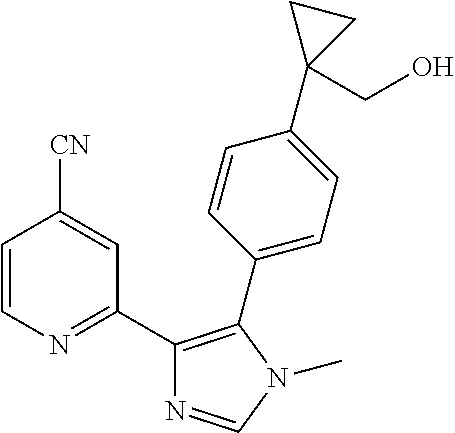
C1=CN=C(C2=C(C3=CC=C(C4(CO)CC4)C=C3)N(C)C=N2)C=C1[CN]
